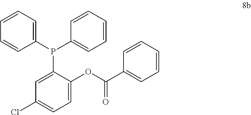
C1(P(C2=CC=CC=C2)C2=CC(Cl)=CC=C2OC(=O)C2=CC=CC=C2)=CC=CC=C1
